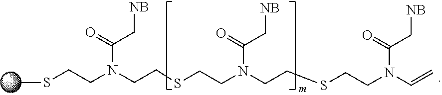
[NB]CC(N(CCSC)CCSCCN(C(C[NB])=O)CCSCCN(C(C[NB])=O)C=C)=O
